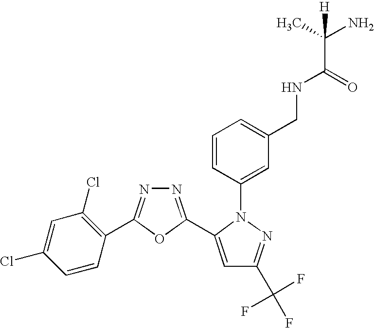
N1=C(C2=CC(C(F)(F)F)=NN2C2=CC(CNC(C(C)(N)[H])=O)=CC=C2)OC(C2=C(Cl)C=C(Cl)C=C2)=N1
